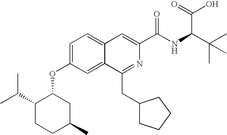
C1=C(OC2C(C(C)C)CCC(C)C2)C=C2C(=C1)C=C(C(NC(C(C)(C)C)C(=O)O)=O)N=C2CC1CCCC1
